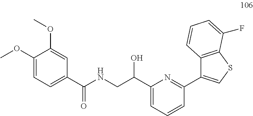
C1(OC)=CC=C(C(NCC(O)C2=CC=CC(C3=CSC4=C3C=CC=C4F)=N2)=O)C=C1OC
